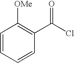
C1=CC=CC(C(Cl)=O)=C1[OMe]
